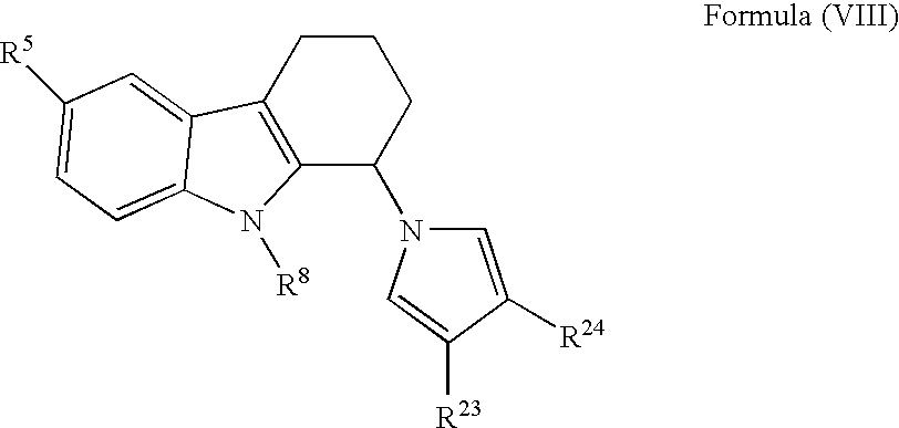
C12=C(CCCC1N1C=C([R24])C([R23])=C1)C1=CC([R5])=CC=C1N2[R8]
